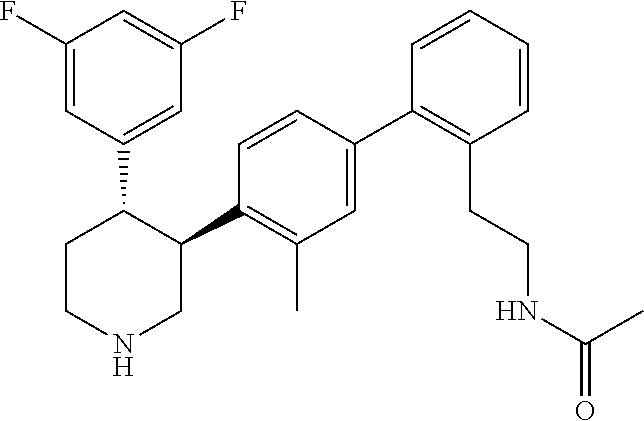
C1(F)=CC(C2CCNCC2C2=C(C)C=C(C3=C(CCNC(C)=O)C=CC=C3)C=C2)=CC(F)=C1
